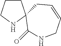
C1CCNC12C(=O)NCC=CC2
